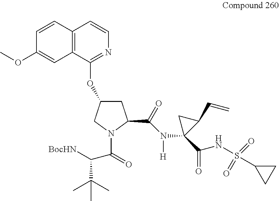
C1C(OC2=NC=CC3=C2C=C(OC)C=C3)CN(C(=O)C([BocHN])C(C)(C)C)C1C(=O)N([H])C1(C(=O)NS(=O)(=O)C2CC2)C(C=C)C1
